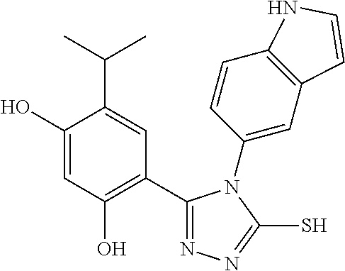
C1(C2=C(O)C=C(O)C(C(C)C)=C2)=NN=C(S)N1C1=CC2=C(C=C1)NC=C2
